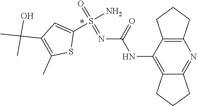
S(=O)(C1=CC(C(C)(C)O)=C(C)S1)(=NC(NC1=C2CCCC2=NC2=C1CCC2)=O)N
